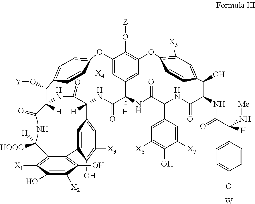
C12=CC3=CC(=C1O[Z])OC1=C([X5])C=C(C=C1)C(O)C(NC(=O)C(N[Me])(C1=CC=C(O[W])C=C1)[H])C(=O)NC(C1=CC([X6])=C(O)C([X7])=C1)C(=O)NC3([H])C(=O)NC1([H])C(=O)NC([H])(C(=O)NC([HOOC])([H])C3=C([X1])C(O)=C([X2])C(O)=C3C3=CC1=CC([X3])=C3O)C(O[Y])C1=CC=C(O2)C([X4])=C1
